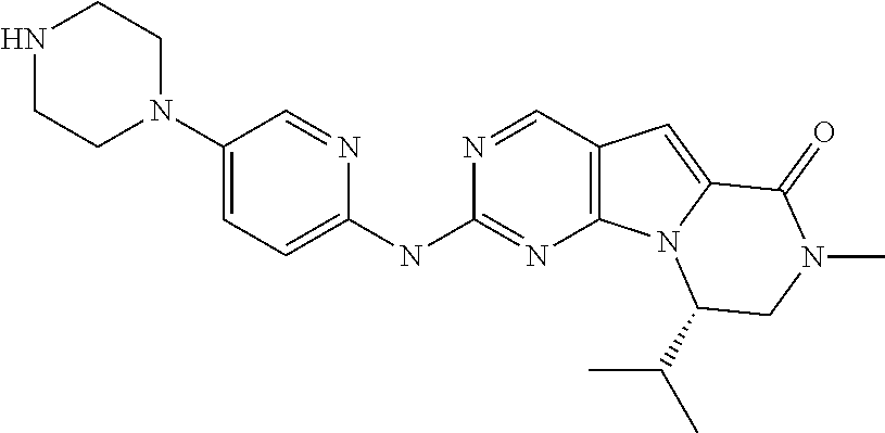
N1CCN(C2=CC=C(NC3=NC4=C(C=N3)C=C3N4C(C(C)C)CN(C)C3=O)N=C2)CC1
